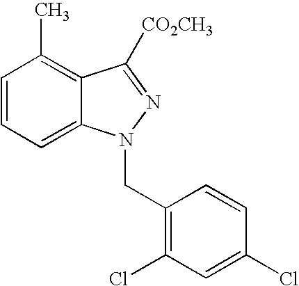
C1=CC=C2C(=C1C)C([CO2CH3])=NN2CC1=C(Cl)C=C(Cl)C=C1
